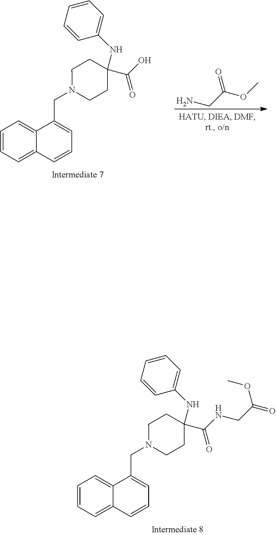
C1=CC=C2C(=C1)C(CN1CCC(C(NCC(=O)OC)=O)(NC3=CC=CC=C3)CC1)=CC=C2.C1=CC=C2C(=C1)C(CN1CCC(C(O)=O)(NC3=CC=CC=C3)CC1)=CC=C2.NCC(OC)=O
